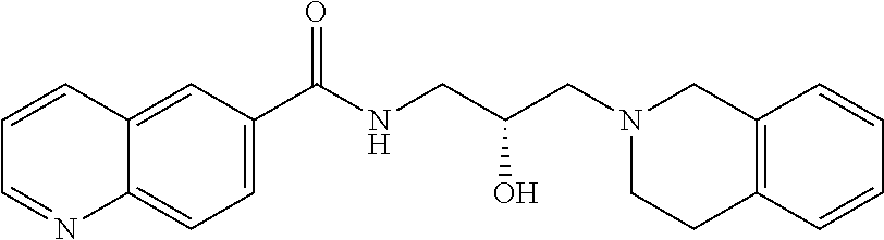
C12=CC=C(C(NCC(CN3CC4=C(CC3)C=CC=C4)O)=O)C=C1C=CC=N2
